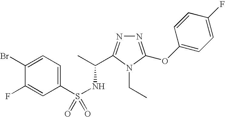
N1=C(OC2=CC=C(F)C=C2)N(CC)C(C(C)NS(=O)(C2=CC=C(Br)C(F)=C2)=O)=N1
